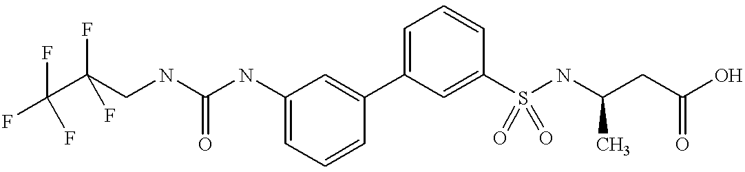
C1=C(NC(NCC(C(F)(F)F)(F)F)=O)C=C(C2=CC=CC(S(NC(CC(O)=O)C)(=O)=O)=C2)C=C1
